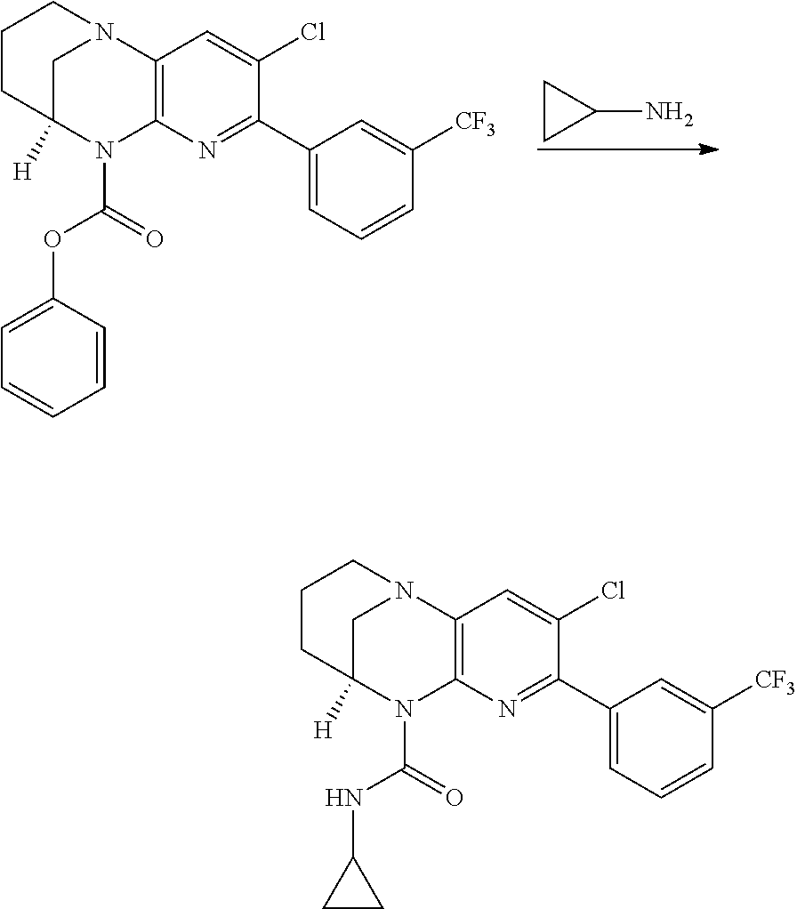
C1CC1N.C1C2([H])N(C(=O)OC3=CC=CC=C3)C3=C(N1CCC2)C=C(Cl)C(C1=CC=CC([CF3])=C1)=N3.C1C2([H])N(C(=O)NC3CC3)C3=C(N1CCC2)C=C(Cl)C(C1=CC=CC([CF3])=C1)=N3
